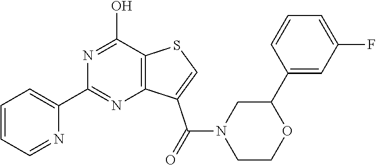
C1=CC=NC(C2=NC3=C(C(O)=N2)SC=C3C(N2CCOC(C3=CC(F)=CC=C3)C2)=O)=C1
